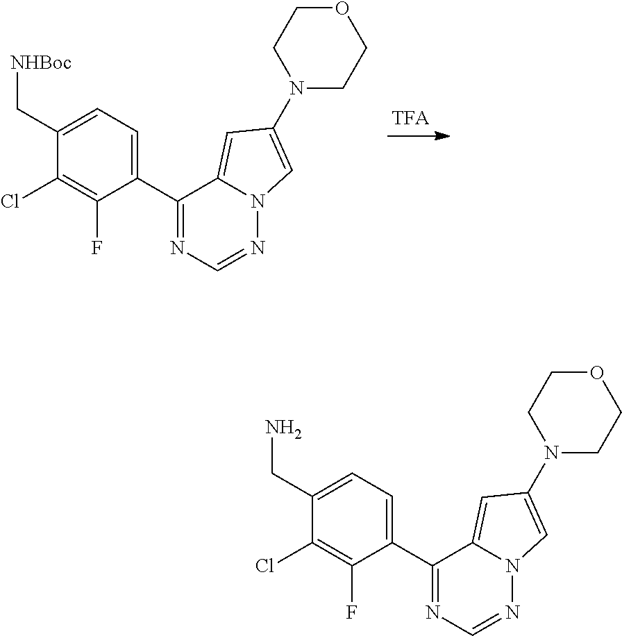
C1(C2=NC=NN3C2=CC(N2CCOCC2)=C3)=CC=C(C[NHBoc])C(Cl)=C1F.C1(C2=NC=NN3C2=CC(N2CCOCC2)=C3)=CC=C(CN)C(Cl)=C1F
